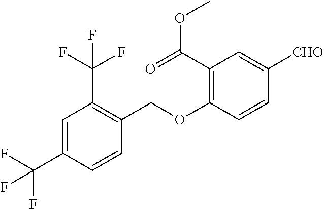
C1=C(C(F)(F)F)C=CC(COC2=C(C(=O)OC)C=C([CHO])C=C2)=C1C(F)(F)F
